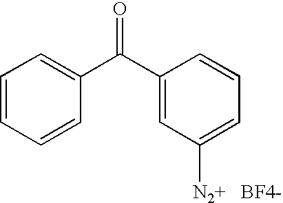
C1=CC=CC(C(C2=CC([N2+])=CC=C2)=O)=C1.[BF4-]
